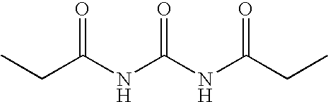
CCC(NC(NC(CC)=O)=O)=O
